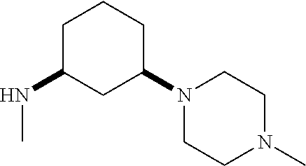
C1C(NC)CC(N2CCN(C)CC2)CC1
